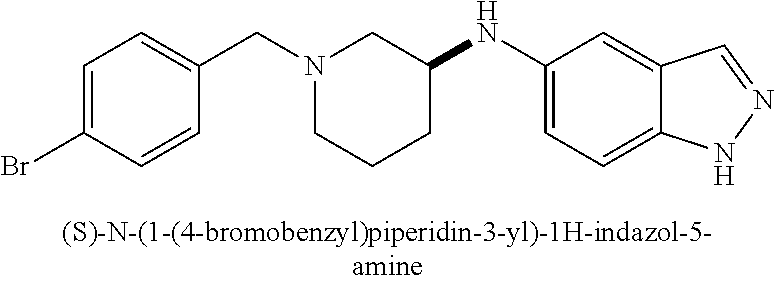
N1(CC2=CC=C(Br)C=C2)CCCC(NC2=CC=C3C(=C2)C=NN3)C1
